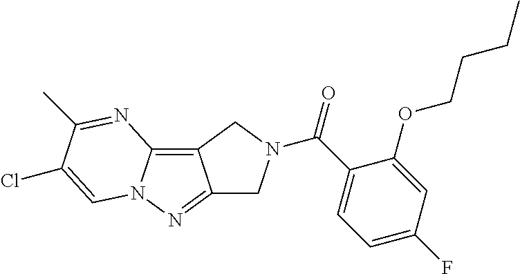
C12=C3N(N=C1CN(C(C1=CC=C(F)C=C1OCCCC)=O)C2)C=C(Cl)C(C)=N3
